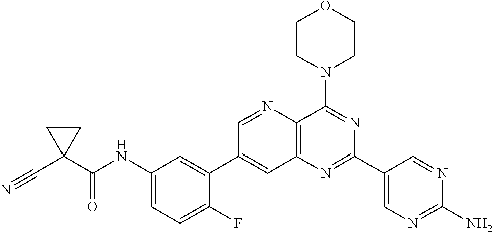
C1=C(F)C(C2=CC3=C(C(N4CCOCC4)=NC(C4=CN=C(N)N=C4)=N3)N=C2)=CC(NC(C2(C#N)CC2)=O)=C1
